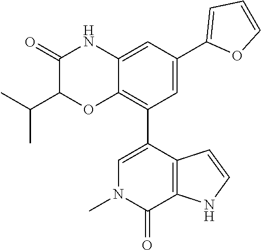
C1(=O)C(C(C)C)OC2=C(C3=CN(C)C(=O)C4=C3C=CN4)C=C(C3=CC=CO3)C=C2N1
